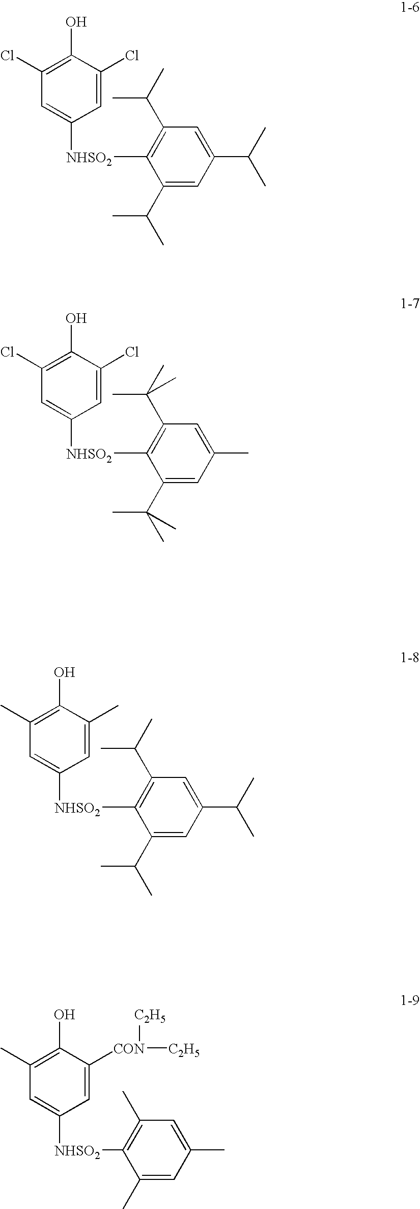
C1=C(Cl)C(O)=C(Cl)C=C1[NHSO2]C1=C(C(C)C)C=C(C(C)C)C=C1C(C)C.C1=C(Cl)C(O)=C(Cl)C=C1[NHSO2]C1=C(C(C)(C)C)C=C(C)C=C1C(C)(C)C.C1=C(C)C(O)=C(C)C=C1[NHSO2]C1=C(C(C)C)C=C(C(C)C)C=C1C(C)C.C1=C([CON]([C2H5])[C2H5])C(O)=C(C)C=C1[NHSO2]C1=C(C)C=C(C)C=C1C
